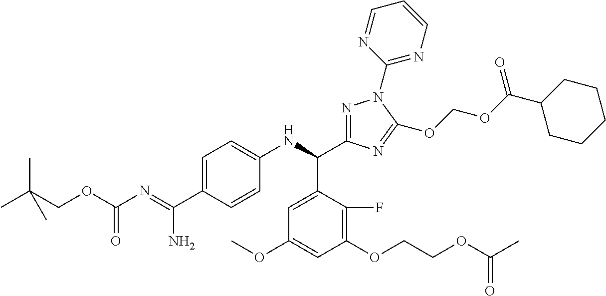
CC(COC(N=C(C1=CC=C(NC(C2=NN(C3=NC=CC=N3)C(OCOC(C3CCCCC3)=O)=N2)C2=CC(OC)=CC(OCCOC(C)=O)=C2F)C=C1)N)=O)(C)C
